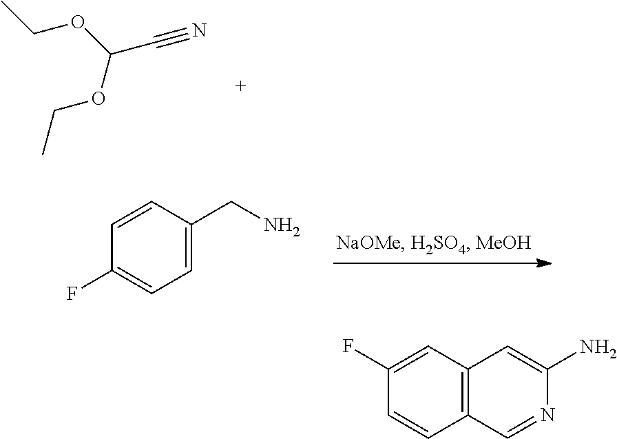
O(CC)C(OCC)C#N.C1=C(CN)C=CC(F)=C1.C12=C(C=NC(N)=C1)C=CC(F)=C2
